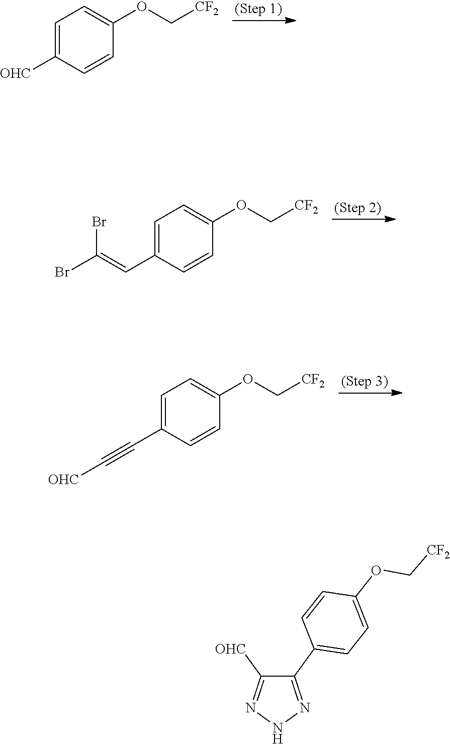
C1=C([OHC])C=CC(OC[CF2])=C1.C1=C(C=C(Br)Br)C=CC(OC[CF2])=C1.C1=C(C#C[OHC])C=CC(OC[CF2])=C1.C1=CC(C2=NNN=C2[OHC])=CC=C1OC[CF2]
